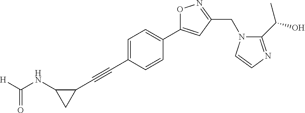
C1=C(C#CC2C(NC([H])=O)C2)C=CC(C2=CC(CN3C(C(O)C)=NC=C3)=NO2)=C1
